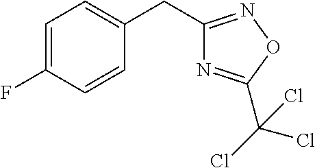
C1=C(F)C=CC(CC2=NOC(C(Cl)(Cl)Cl)=N2)=C1
